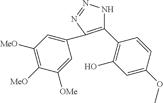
C1(C2=C(O)C=C(OC)C=C2)=C(C2=CC([MeO])=C([MeO])C([OMe])=C2)N=NN1
